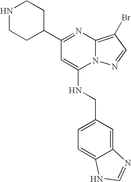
C1(C2=NC3=C(Br)C=NN3C(NCC3=CC=C4C(=C3)N=CN4)=C2)CCNCC1
